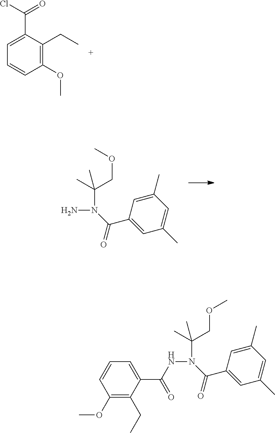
C1(OC)=C(CC)C(C(Cl)=O)=CC=C1.C1(C)=CC(C(N(C(C)(COC)C)N)=O)=CC(C)=C1.C1(C)=CC(C(N(C(C)(COC)C)NC(C2=CC=CC(OC)=C2CC)=O)=O)=CC(C)=C1
